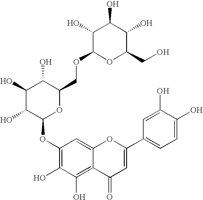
C1(OC2OC(COC3OC(CO)C(O)C(O)C3O)C(O)C(O)C2O)=C(O)C(O)=C2C(=C1)OC(C1=CC=C(O)C(O)=C1)=CC2=O
